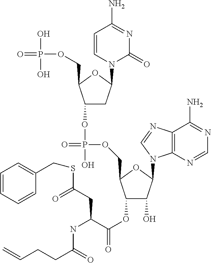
C1=CN(C2CC(OP(OCC3C(OC(C(NC(CCC=C)=O)CC(SCC4=CC=CC=C4)=O)=O)C(O)C(N4C5=C(C(N)=NC=N5)N=C4)O3)(=O)O)C(COP(O)(O)=O)O2)C(=O)N=C1N
